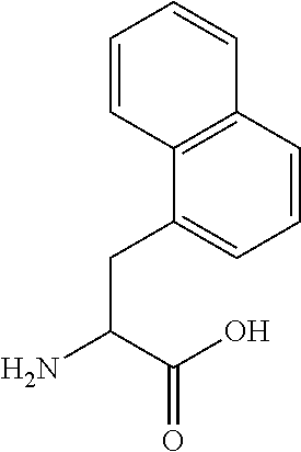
C1=CC2=C(C=C1)C=CC=C2CC(N)C(O)=O
